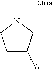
C1C(*)CN(C)C1
